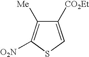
C1([CO2Et])=CSC([O2N])=C1[Me]
